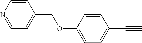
N1=CC=C(COC2=CC=C(C#C)C=C2)C=C1
